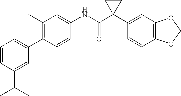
C1(C)=C(C2=CC=CC(C(C)C)=C2)C=CC(NC(C2(C3=CC4=C(C=C3)OCO4)CC2)=O)=C1
